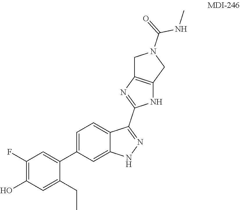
C1(F)=C(O)C=C(CC)C(C2=CC=C3C(=C2)NN=C3C2=NC3=C(N2)CN(C(=O)NC)C3)=C1
